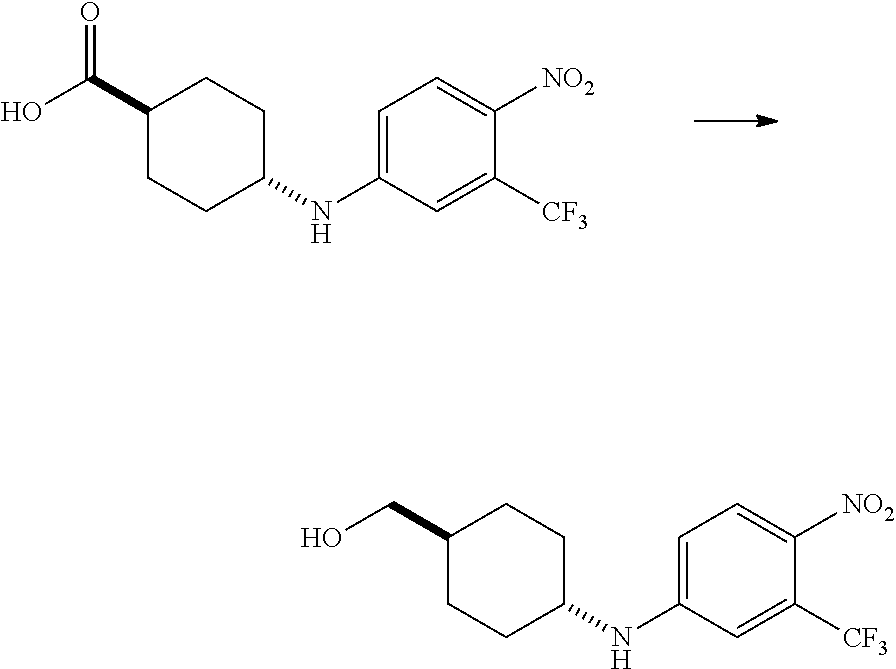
C1(C(O)=O)CCC(NC2=CC=C([NO2])C([CF3])=C2)CC1.C1(CO)CCC(NC2=CC=C([NO2])C([CF3])=C2)CC1
